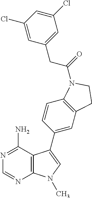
N1=C(N)C2=C(N=C1)N(C)C=C2C1=CC2=C(C=C1)N(C(=O)CC1=CC(Cl)=CC(Cl)=C1)CC2
